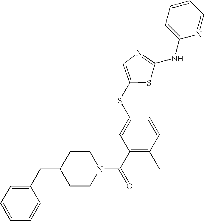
C1=CC=C(NC2=NC=C(SC3=CC(C(=O)N4CCC(CC5=CC=CC=C5)CC4)=C(C)C=C3)S2)N=C1
